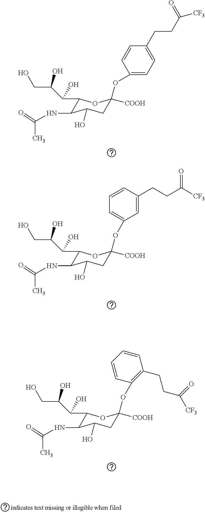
C1(C(C(CO)O)O)C(NC(C)=O)C(O)CC([COOH])(OC2=CC=C(CCC(=O)[CF3])C=C2)O1.C1(C(C(CO)O)O)C(NC(C)=O)C(O)CC([COOH])(OC2=CC=CC(CCC([CF3])=O)=C2)O1.C1(C(C(CO)O)O)C(NC(C)=O)C(O)CC([COOH])(OC2=C(CCC([CF3])=O)C=CC=C2)O1
